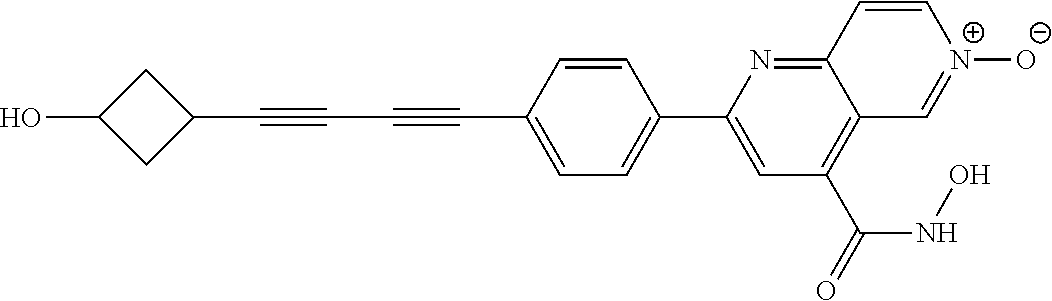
C1=CC(C#CC#CC2CC(O)C2)=CC=C1C1=CC(C(=O)NO)=C2C(=N1)C=C[N+]([O-])=C2
